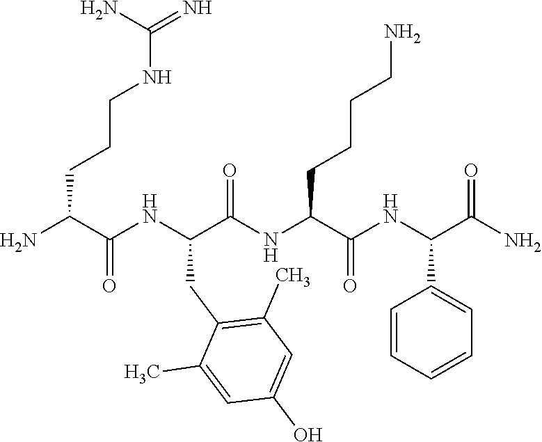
NC(C(NC(C(NC(C(NC(C(N)=O)C1=CC=CC=C1)=O)CCCCN)=O)CC1=C(C)C=C(O)C=C1C)=O)CCCNC(=N)N
